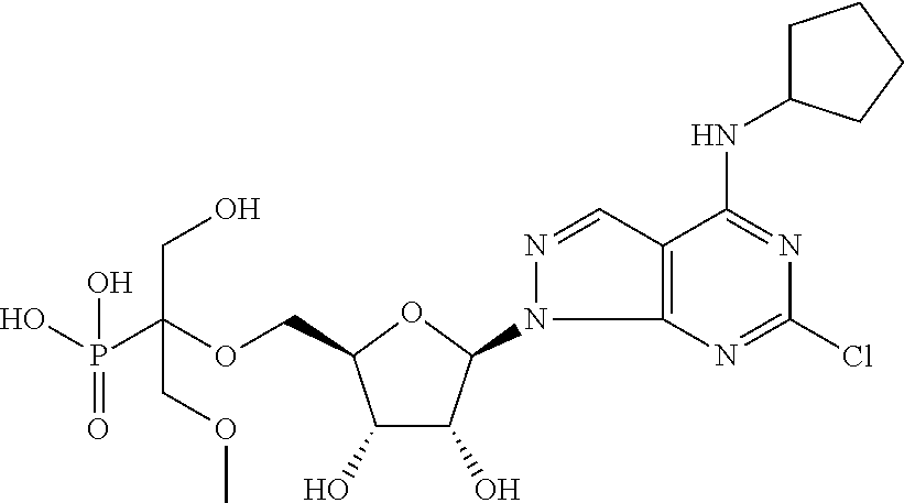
C(OCC1C(O)C(O)C(N2C3=C(C=N2)C(NC2CCCC2)=NC(Cl)=N3)O1)(P(O)(=O)O)(CO)COC
